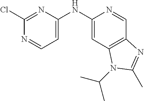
C1(NC2=CC=NC(Cl)=N2)=CC2=C(C=N1)N=C(C)N2C(C)C
